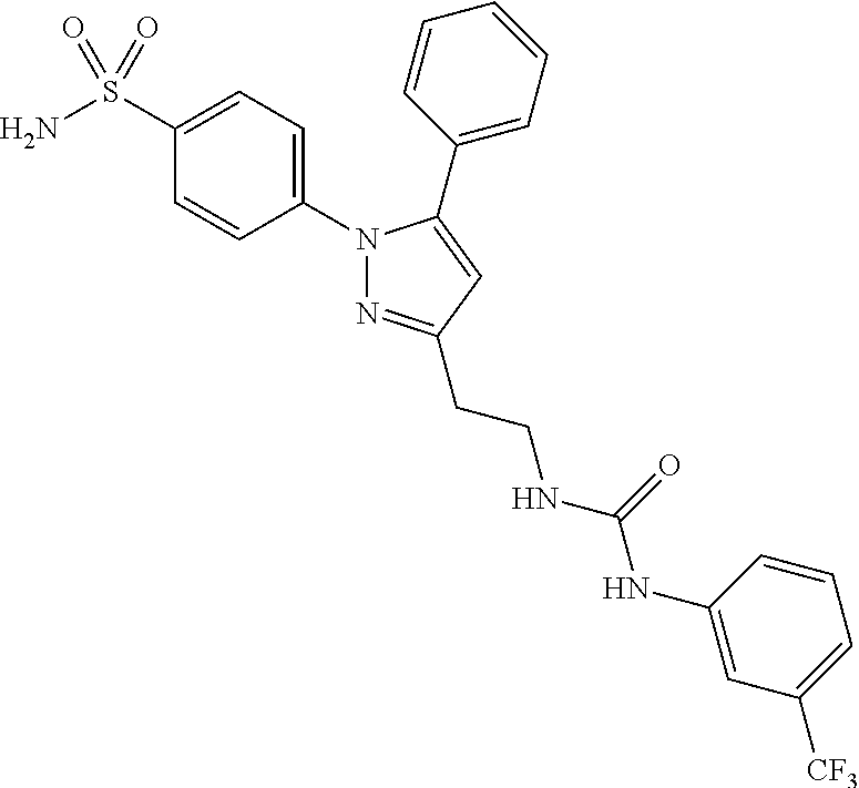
N1(C2=CC=C(S(N)(=O)=O)C=C2)N=C(CCNC(NC2=CC([CF3])=CC=C2)=O)C=C1C1=CC=CC=C1
